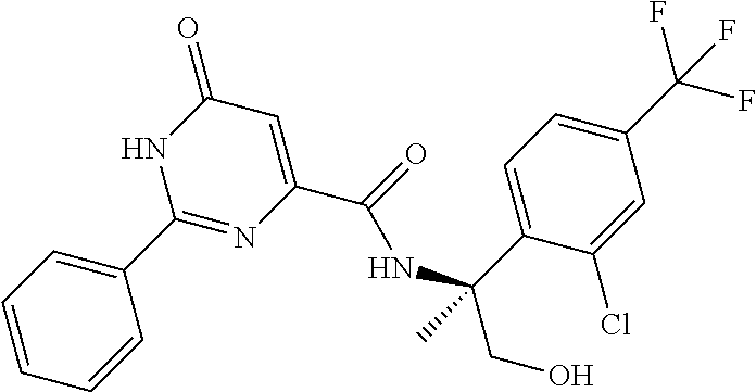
N1C(=O)C=C(C(=O)NC(C2=CC=C(C(F)(F)F)C=C2Cl)(CO)C)N=C1C1=CC=CC=C1
